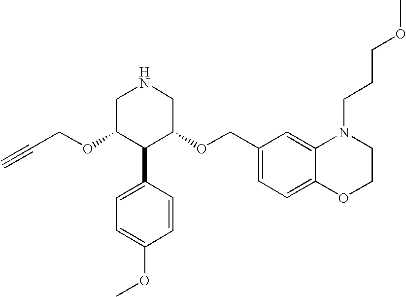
C(OC1C(C2=CC=C(OC)C=C2)C(OCC2=CC=C3C(=C2)N(CCCOC)CCO3)CNC1)C#C
